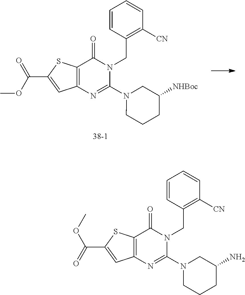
C12=C(N=C(N3CCCC(N)C3)N(CC3=C([CN])C=CC=C3)C1=O)C=C(C(OC)=O)S2.C12=C(N=C(N3CCCC([NHBoc])C3)N(CC3=C([CN])C=CC=C3)C1=O)C=C(C(OC)=O)S2
